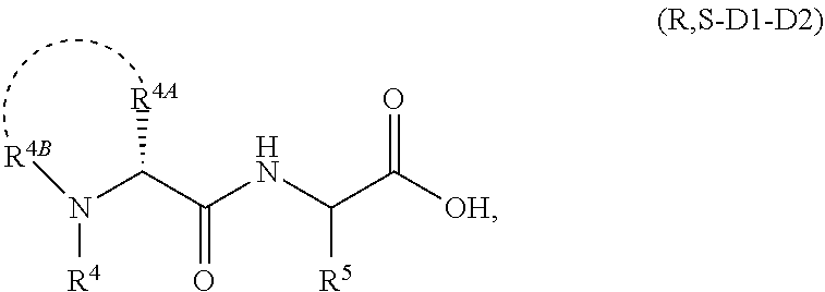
C(=O)(NC([R5])C([OH])=O)C(N([R4])[R4B])[R4A]
